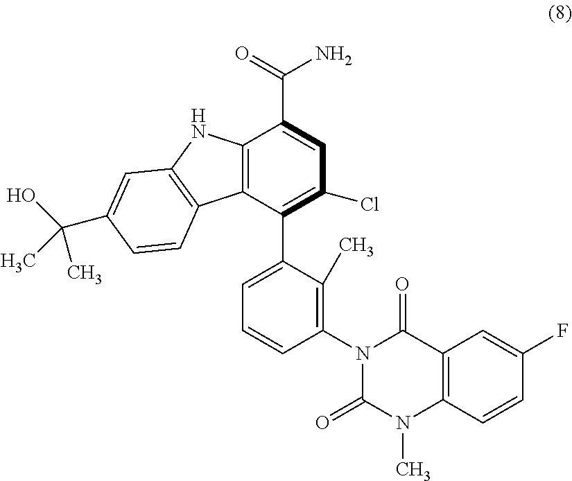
C12=C(C(C3=CC=CC(N4C(=O)N(C)C5=C(C4=O)C=C(F)C=C5)=C3C)=C(Cl)C=C1C(=O)N)C1=C(N2)C=C(C(O)(C)C)C=C1
